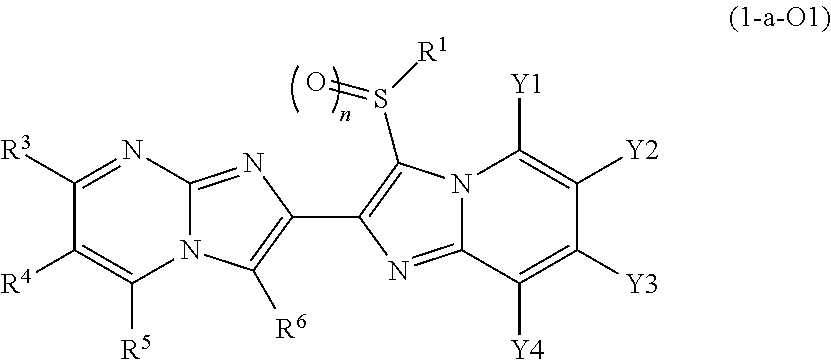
N12C(=NC(C3=C(S([R1])=O)N4C(=N3)C([Y4])=C([Y3])C([Y2])=C4[Y1])=C1[R6])N=C([R3])C([R4])=C2[R5]
